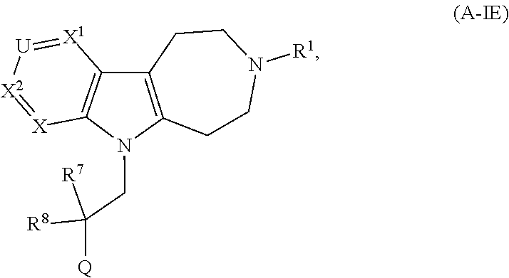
C12=C(N(CC([Q])([R8])[R7])C3=C1[X1]=[U][X2]=[X]3)CCN([R1])CC2
